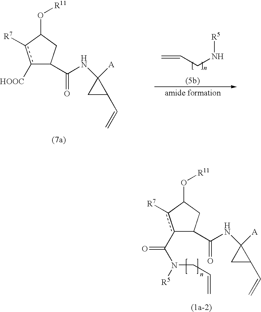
c1(C(=O)N([R5])CC=C)c([R7])C(O[R11])CC1C(NC1([A])CC1C=C)=O.C=CCN[R5].c1([HOOC])c([R7])C(O[R11])CC1C(NC1([A])CC1C=C)=O
